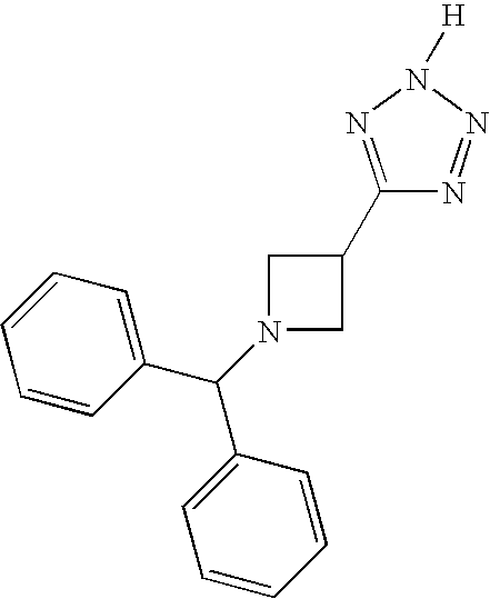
C1N(C(C2=CC=CC=C2)C2=CC=CC=C2)CC1C1=NN([H])N=N1
